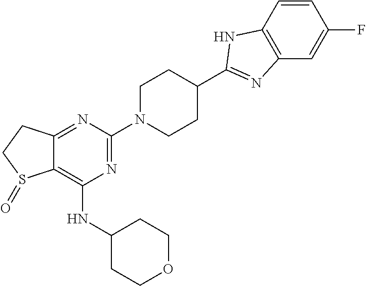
C12=NC(N3CCC(C4=NC5=C(C=CC(F)=C5)N4)CC3)=NC(NC3CCOCC3)=C1S(=O)CC2
